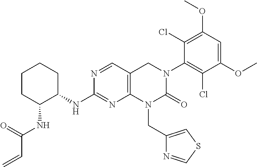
C1C(NC(C=C)=O)C(NC2=NC3=C(C=N2)CN(C2=C(Cl)C(OC)=CC(OC)=C2Cl)C(=O)N3CC2=CSC=N2)CCC1
